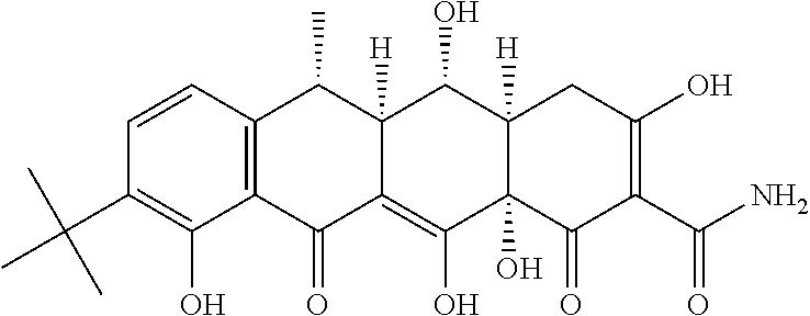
C1=CC2=C(C(O)=C1C(C)(C)C)C(=O)C1=C(O)C3(O)C([H])(C(O)C1([H])C2C)CC(O)=C(C(N)=O)C3=O
